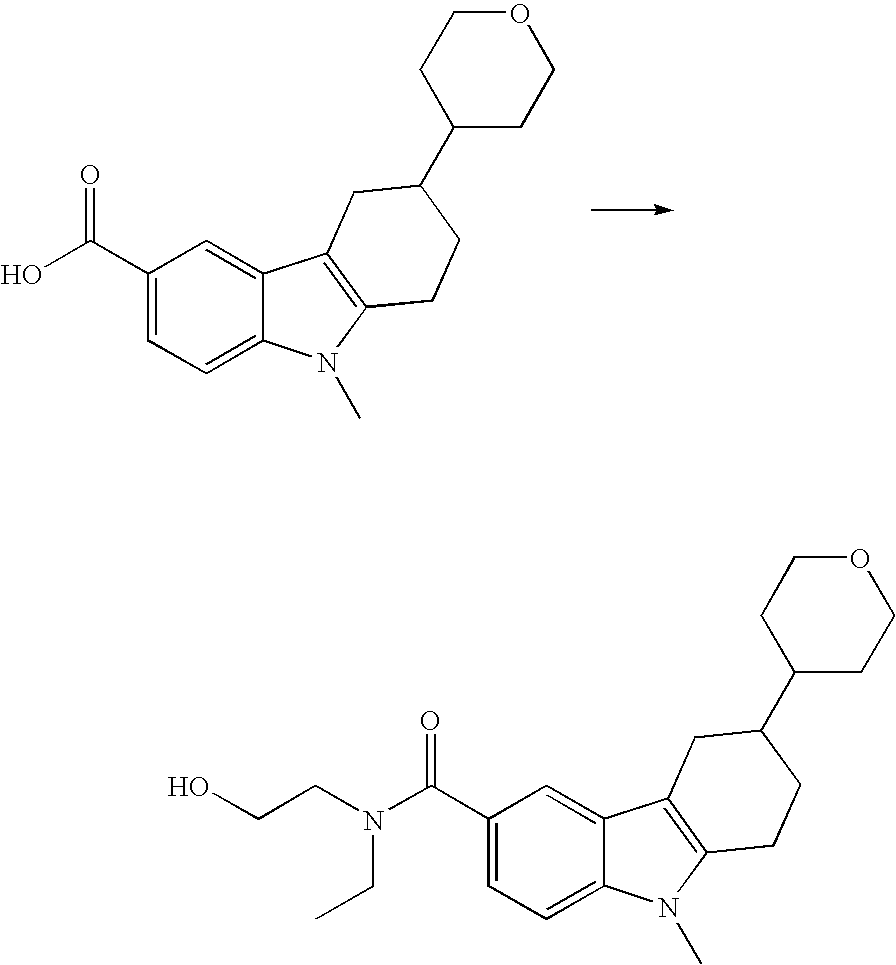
C1(C(O)=O)=CC=C2C(=C1)C1=C(N2C)CCC(C2CCOCC2)C1.C1(C(N(CCO)CC)=O)=CC=C2C(=C1)C1=C(N2C)CCC(C2CCOCC2)C1
